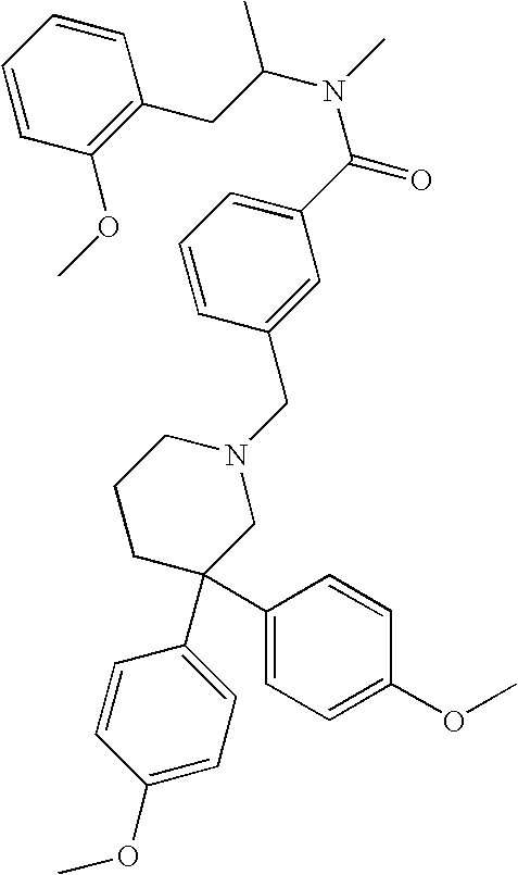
C1(C(=O)N(C)C(CC2=C(OC)C=CC=C2)C)=CC=CC(CN2CCCC(C3=CC=C(OC)C=C3)(C3=CC=C(OC)C=C3)C2)=C1
